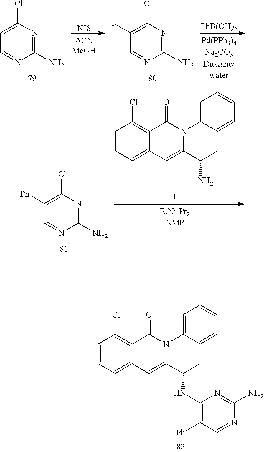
C1(N)=NC(Cl)=CC=N1.[NIS].C1(N)=NC(Cl)=C(I)C=N1.[PhB(OH)2].C1(N)=NC(Cl)=C([Ph])C=N1.C1=C(N2C(=O)C3=C(Cl)C=CC=C3C=C2C(C)N)C=CC=C1.C1=CC=CC=C1N1C(=O)C2=C(Cl)C=CC=C2C=C1C(C)NC1=C([Ph])C=NC(N)=N1
